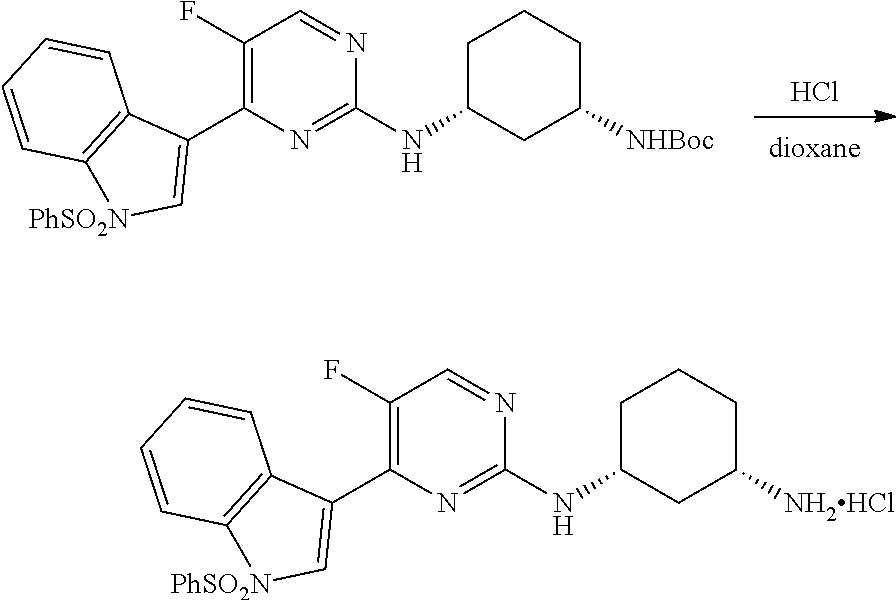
Cl.C1(F)=C(C2=C[PhSO2N]C3=C2C=CC=C3)N=C(NC2CCCC([NHBoc])C2)N=C1.C1(F)=C(C2=C[PhSO2N]C3=C2C=CC=C3)N=C(NC2CCCC([NH2HCl])C2)N=C1
